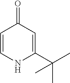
C1=CNC(C(C)(C)C)=CC1=O
